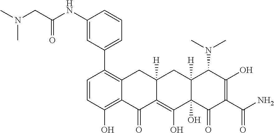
C1=CC(O)=C2C(=C1C1=CC=CC(NC(CN(C)C)=O)=C1)CC1([H])C(=C(O)C3(O)C([H])(C1)C(N(C)C)C(O)=C(C(N)=O)C3=O)C2=O
